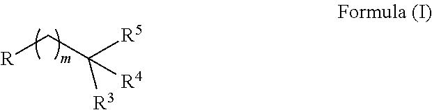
[R]CC([R5])([R3])[R4]
